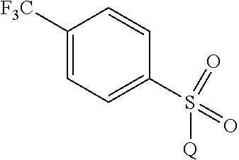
C1([F3C])=CC=C(S(=O)(=O)[Q])C=C1
